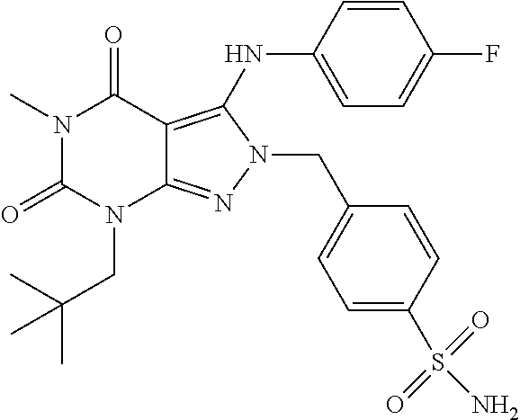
N1(C)C(=O)N(CC(C)(C)C)C2=NN(CC3=CC=C(S(N)(=O)=O)C=C3)C(NC3=CC=C(F)C=C3)=C2C1=O
